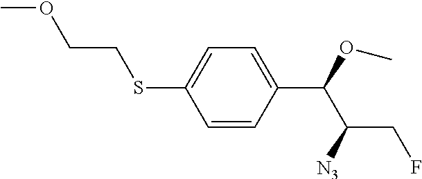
C1=CC(C(OC)C([N3])CF)=CC=C1SCCOC
